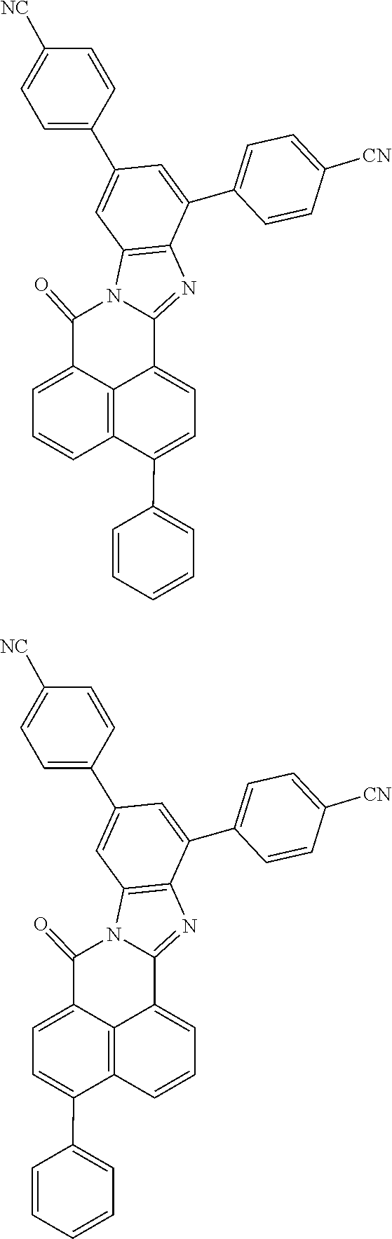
C1=CC2=C3C(=C1)C(=O)N1C(=NC4=C1C=C(C1=CC=C([NC])C=C1)C=C4C1=CC=C([CN])C=C1)C3=CC=C2C1=CC=CC=C1.C1=C(C2=CC=CC=C2)C2=C3C(=C1)C(=O)N1C(=NC4=C1C=C(C1=CC=C([NC])C=C1)C=C4C1=CC=C([CN])C=C1)C3=CC=C2
